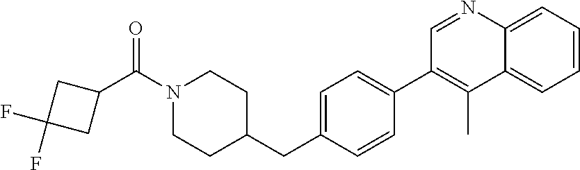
C1=NC2=CC=CC=C2C(C)=C1C1=CC=C(CC2CCN(C(C3CC(F)(F)C3)=O)CC2)C=C1
